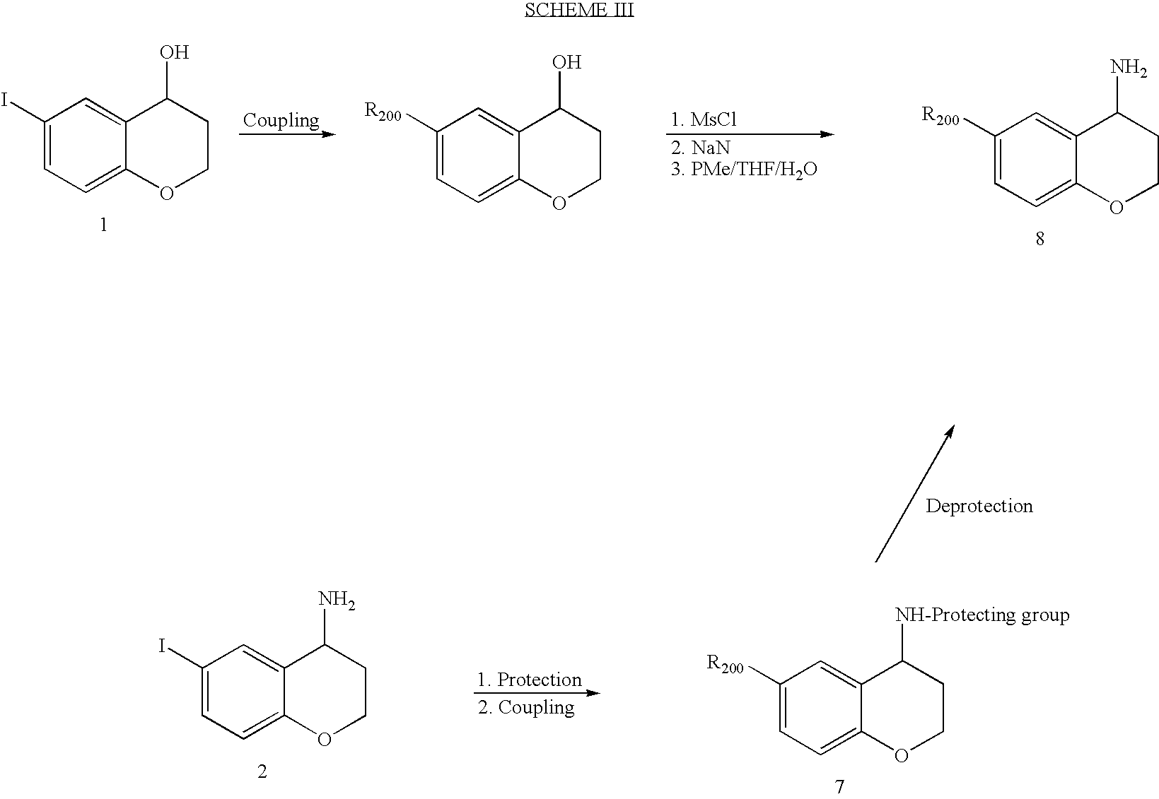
C1(I)=CC=C2C(=C1)C(O)CCO2.C1([R200])=CC=C2C(=C1)C(O)CCO2.C1([R200])=CC=C2C(=C1)C(N)CCO2.C1(I)=CC=C2C(=C1)C(N)CCO2.C1([R200])=CC=C2C(=C1)C([NH-Protecting group])CCO2
